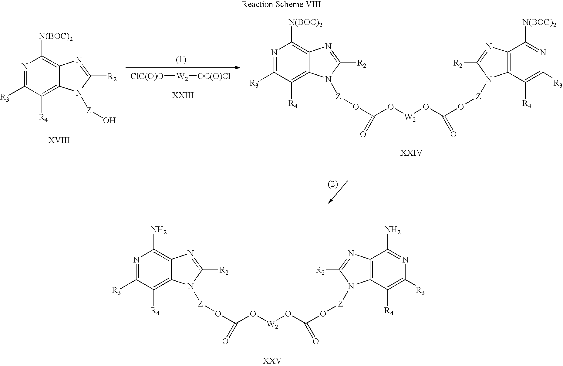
N1=C([R3])C([R4])=C2C(=C1N)N=C([R2])N2[Z]OC(=O)O[W2]OC(=O)O[Z]N1C2=C(C(N)=NC([R3])=C2[R4])N=C1[R2].[ClC(O)O][W2][OC(O)Cl].N1=C([R3])C([R4])=C2C(=C1[N(BOC)2])N=C([R2])N2[Z]O.N1=C([R3])C([R4])=C2C(=C1[N(BOC)2])N=C([R2])N2[Z]OC(=O)O[W2]OC(=O)O[Z]N1C2=C(C([N(BOC)2])=NC([R3])=C2[R4])N=C1[R2]
